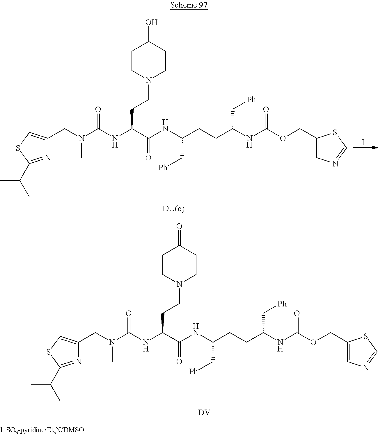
N1=C(C(C)C)SC=C1CN(C(NC(C(NC(CCC(NC(OCC1=CN=CS1)=O)C[Ph])C[Ph])=O)CCN1CCC(=O)CC1)=O)C.[DV].N1=C(C(C)C)SC=C1CN(C(NC(C(NC(CCC(NC(OCC1=CN=CS1)=O)C[Ph])C[Ph])=O)CCN1CCC(O)CC1)=O)C.I
